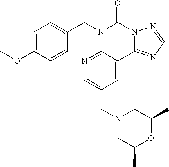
C1=C(OC)C=CC(CN2C3=NC=C(CN4CC(C)OC(C)C4)C=C3C3=NC=NN3C2=O)=C1
